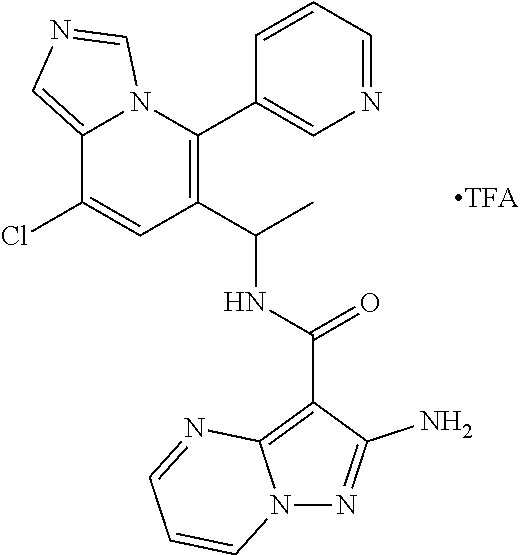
C12=CN=CN1C(C1=CN=CC=C1)=C(C(C)NC(C1=C3N(N=C1N)C=CC=N3)=O)C=C2Cl
